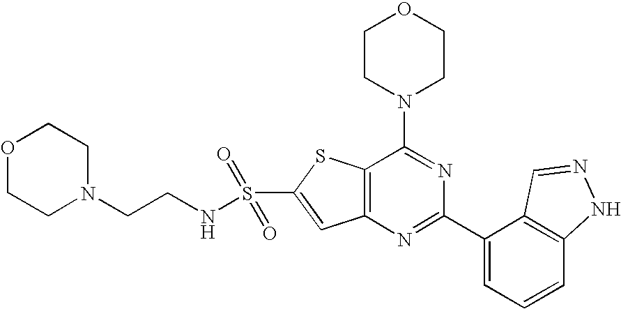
C1CN(C2=NC(C3=CC=CC4=C3C=NN4)=NC3=C2SC(S(=O)(=O)NCCN2CCOCC2)=C3)CCO1
